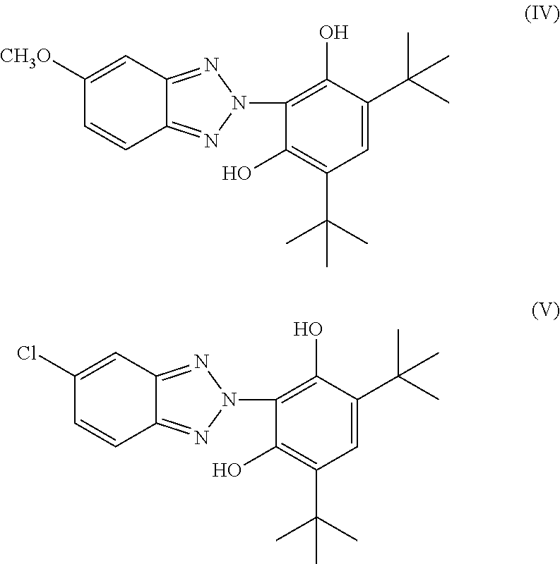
C1([CH3O])=CC2=NN(C3=C(O)C(C(C)(C)C)=CC(C(C)(C)C)=C3O)N=C2C=C1.C1(Cl)=CC2=NN(C3=C(O)C(C(C)(C)C)=CC(C(C)(C)C)=C3O)N=C2C=C1
